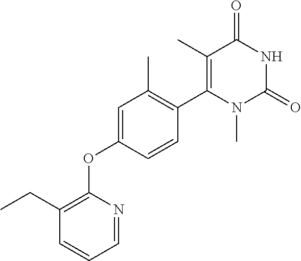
C1(CC)=C(OC2=CC(C)=C(C3=C(C)C(=O)NC(=O)N3C)C=C2)N=CC=C1
